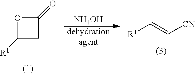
C1([R1])CC(=O)O1.[NH4OH].[dehydrationagent].[R1]C=C[CN]
